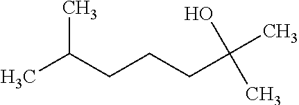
CC(CCCC(C)(O)C)C
